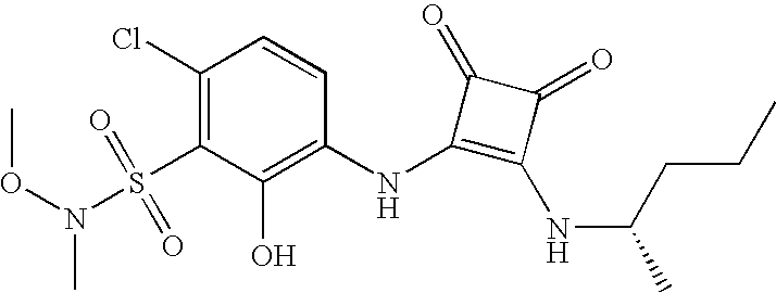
O(N(S(C1=C(Cl)C=CC(NC2=C(NC(C)CCC)C(=O)C2=O)=C1O)(=O)=O)C)C
